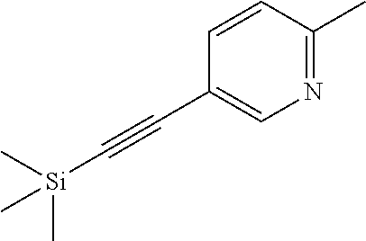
C1=CC(C)=NC=C1C#C[Si](C)(C)C
